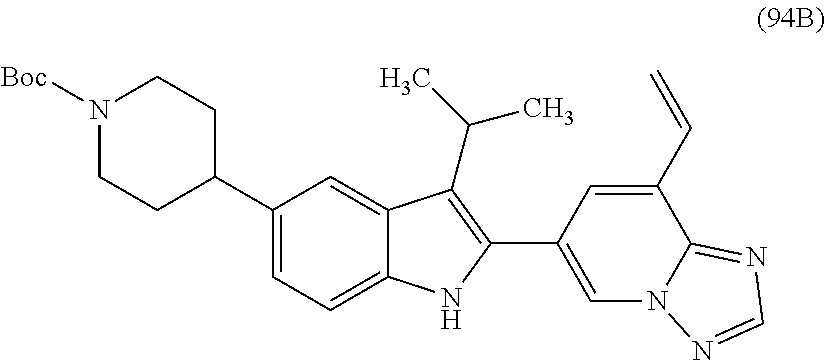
N1([Boc])CCC(C2=CC=C3C(=C2)C(C(C)C)=C(C2=CN4C(=NC=N4)C(C=C)=C2)N3)CC1
